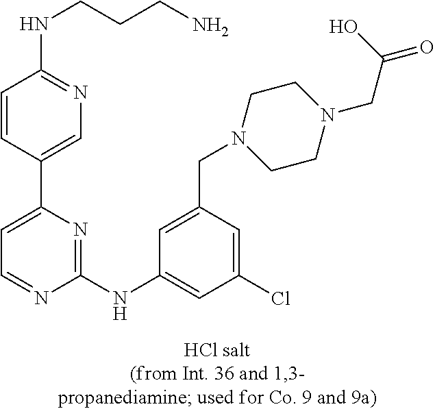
C1=C(C2=CC=NC(NC3=CC(Cl)=CC(CN4CCN(CC(=O)O)CC4)=C3)=N2)C=CC(NCCCN)=N1
